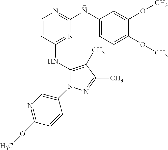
C1=CC(NC2=C(C)C(C)=NN2C2=CN=C(OC)C=C2)=NC(NC2=CC=C(OC)C(OC)=C2)=N1
